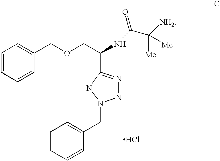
C1=CC=CC(COCC(NC(=O)C([NH2])([Me])[Me])C2=N=NN(CC3=CC=CC=C3)N2)=C1.Cl
